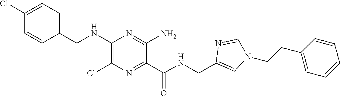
C1=C(Cl)C=CC(CNC2=C(Cl)N=C(C(NCC3=CN(CCC4=CC=CC=C4)C=N3)=O)C(N)=N2)=C1
